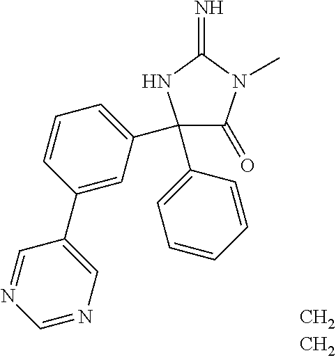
C1(=O)N(C)C(=N)NC1(C1=CC=CC(C2=CN=CN=C2)=C1)C1=CC=CC=C1
